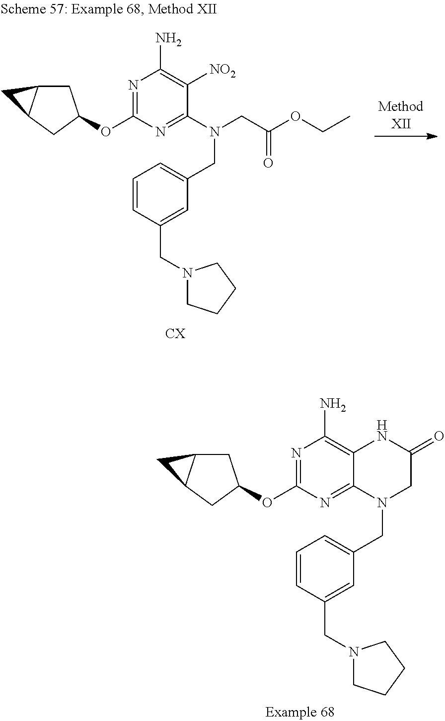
N1=C(OC2CC3C(C2)C3)N=C2C(=C1N)NC(=O)CN2CC1=CC=CC(CN2CCCC2)=C1.N1=C(OC2CC3C(C2)C3)N=C(N(CC(OCC)=O)CC2=CC=CC(CN3CCCC3)=C2)C([NO2])=C1N
